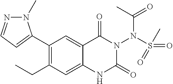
C1(C2=CC=NN2C)=C(CC)C=C2C(=C1)C(=O)N(N(C(C)=O)S(=O)(=O)C)C(=O)N2
